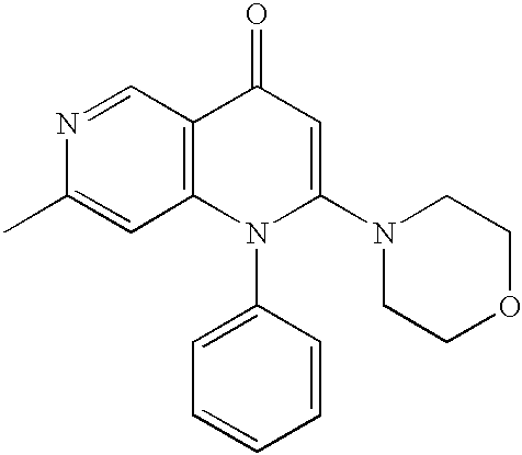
N1=CC2=C(C=C1C)N(C1=CC=CC=C1)C(N1CCOCC1)=CC2=O
